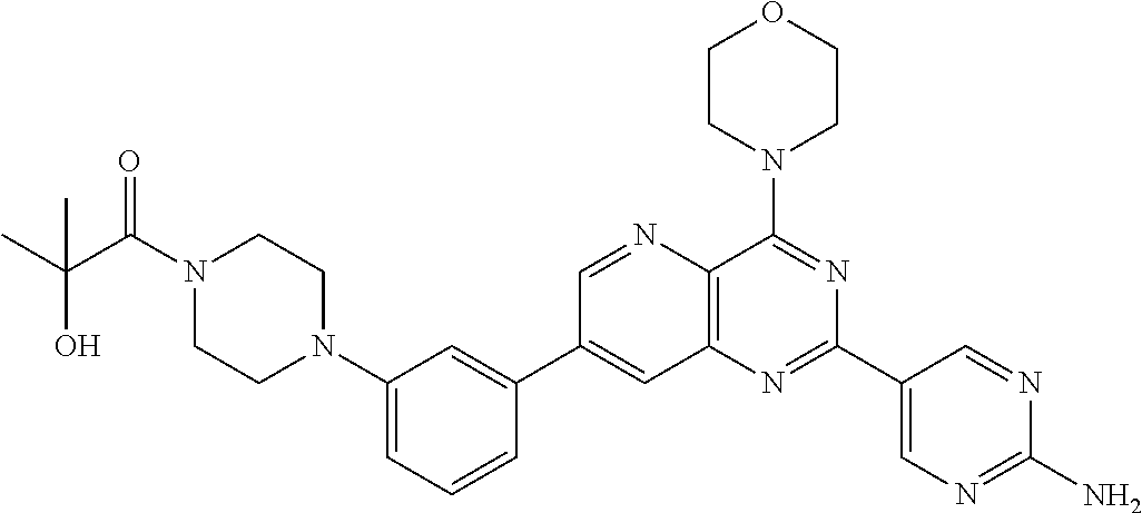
C1(N2CCN(C(C(C)(O)C)=O)CC2)=CC=CC(C2=CC3=C(N=C2)C(N2CCOCC2)=NC(C2=CN=C(N)N=C2)=N3)=C1
